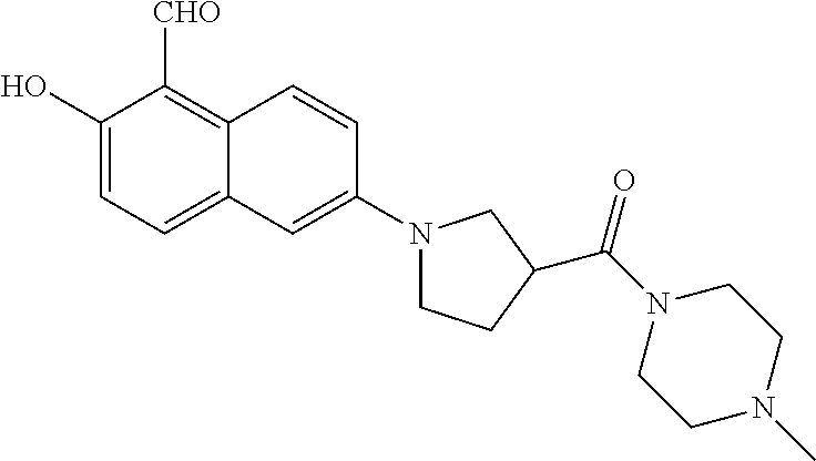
C1(O)=CC=C2C(=C1[CHO])C=CC(N1CCC(C(N3CCN(C)CC3)=O)C1)=C2
